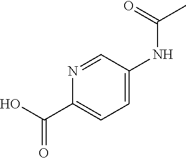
C1(C(O)=O)=CC=C(NC(C)=O)C=N1
